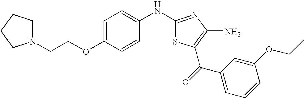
C1(NC2=CC=C(OCCN3CCCC3)C=C2)=NC(N)=C(C(=O)C2=CC=CC(OCC)=C2)S1
